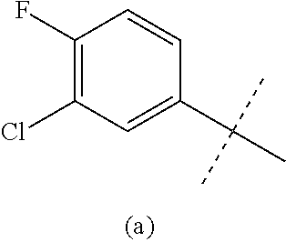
C1(C(C)(C)C)=CC(Cl)=C(F)C=C1
